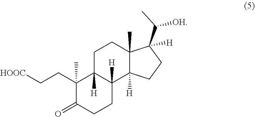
C1(CC[HOOC])(C)C(=O)CCC2([H])C1([H])CCC1(C)C2([H])CCC1(C(C)[OH])[H]
